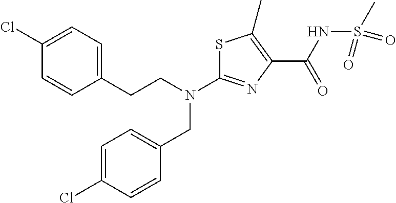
N(C1=NC(C(NS(C)(=O)=O)=O)=C(C)S1)(CC1=CC=C(Cl)C=C1)CCC1=CC=C(Cl)C=C1
